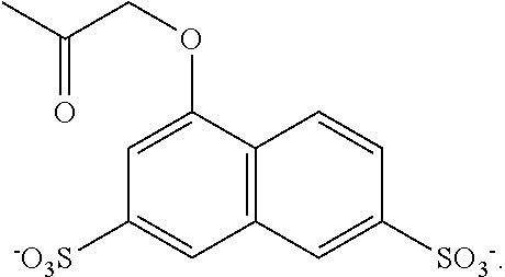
C12=C(C(OCC(C)=O)=CC([-O3S])=C1)C=CC([SO3-])=C2
